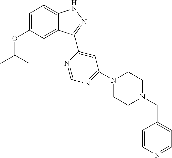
C1=C(OC(C)C)C=C2C(=C1)NN=C2C1=CC(N2CCN(CC3=CC=NC=C3)CC2)=NC=N1
